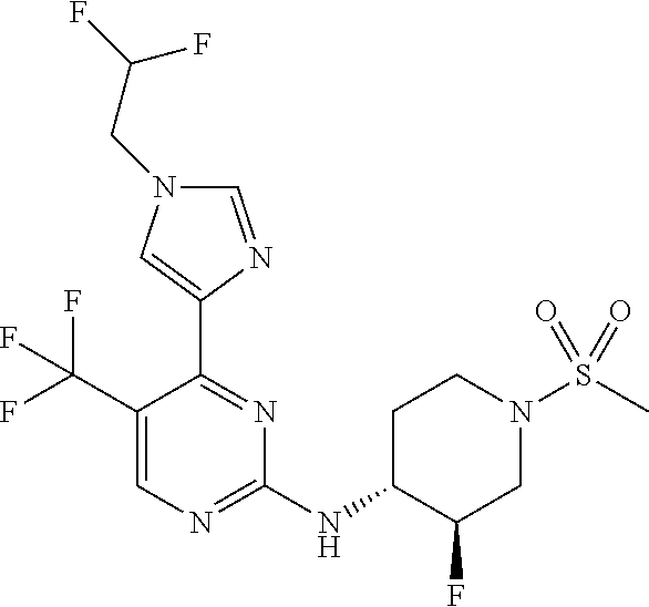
C1(C(F)(F)F)=CN=C(NC2C(F)CN(S(C)(=O)=O)CC2)N=C1C1=CN(CC(F)F)C=N1
